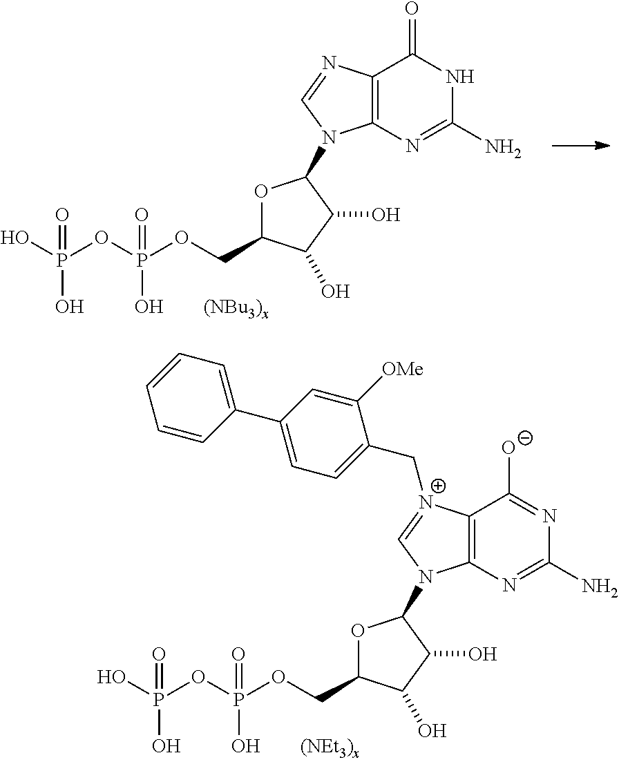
C12=C(N=C(N)N=C1[O-])N(C1OC(COP(OP(O)(O)=O)(O)=O)C(O)C1O)C=[N+]2CC1=CC=C(C2=CC=CC=C2)C=C1[OMe].C12=C(N=C(N)NC1=O)N(C1OC(COP(OP(O)(O)=O)(O)=O)C(O)C1O)C=N2
